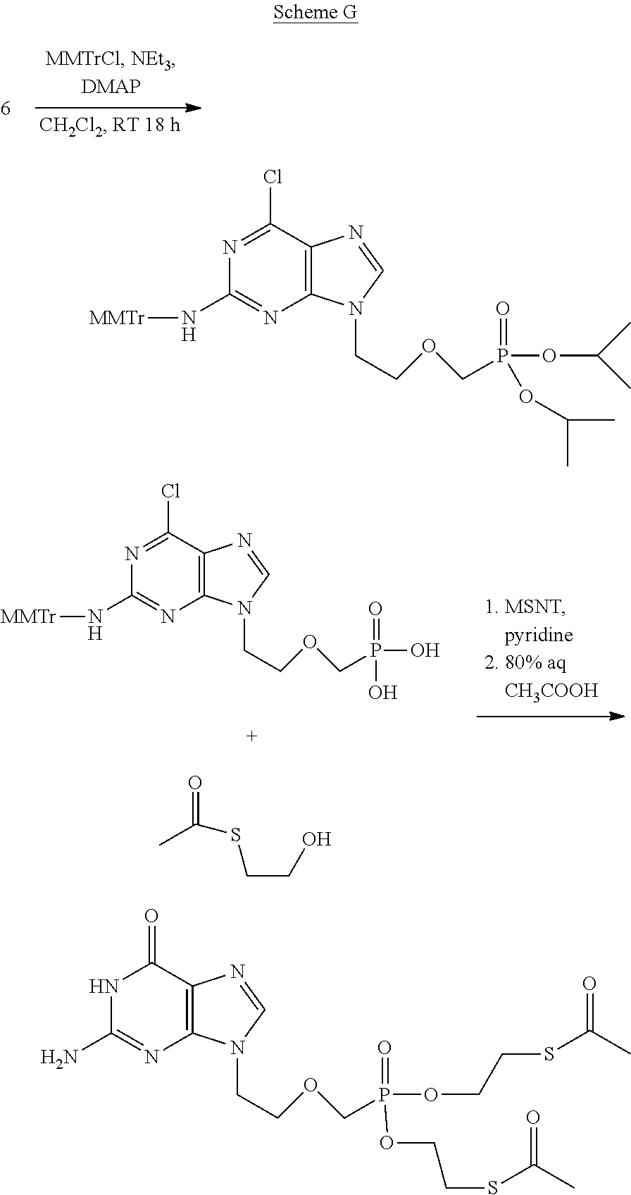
[MMTr]NC1=NC2=C(C(Cl)=N1)N=CN2CCOCP(OC(C)C)(=O)OC(C)C.[MMTr]NC1=NC2=C(C(Cl)=N1)N=CN2CCOCP(O)(=O)O.C(CO)SC(C)=O.NC1=NC2=C(C(=O)N1)N=CN2CCOCP(OCCSC(C)=O)(=O)OCCSC(C)=O
